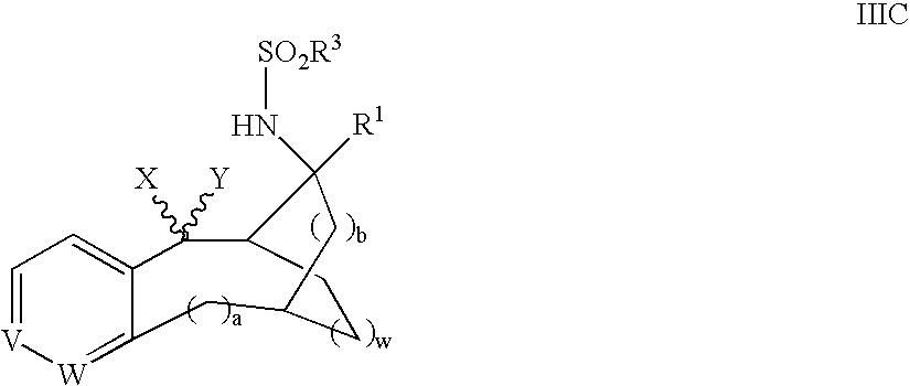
C1CC2C(N[SO2R3])([R1])CC1CC1=[W][V]=CC=C1C2([X])[Y]
